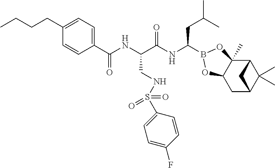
C1C2C(C)(C)C(C3(C)C1OB(C(NC(C(CNS(C1=CC=C(F)C=C1)(=O)=O)NC(=O)C1=CC=C(CCCC)C=C1)=O)CC(C)C)O3)C2
